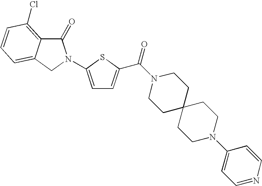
C1(=O)C2=C(Cl)C=CC=C2CN1C1=CC=C(C(N2CCC3(CCN(C4=CC=NC=C4)CC3)CC2)=O)S1
